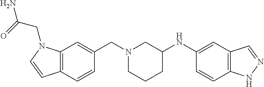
C12=C(C=CC(CN3CCCC(NC4=CC5=C(C=C4)NN=C5)C3)=C1)C=CN2CC(=O)N
